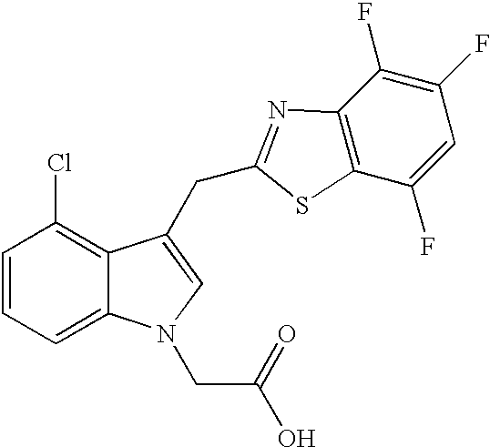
C1=CC=C2C(=C1Cl)C(CC1=NC3=C(C(F)=CC(F)=C3F)S1)=CN2CC(=O)O
